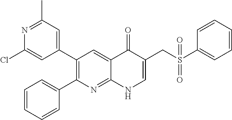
N1=C(C)C=C(C2=C(C3=CC=CC=C3)N=C3C(=C2)C(=O)C(CS(C2=CC=CC=C2)(=O)=O)=CN3)C=C1Cl
